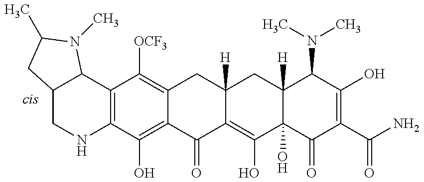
C12=C(C(O)=C3C(=C1[OCF3])CC1([H])C(=C(O)C4(O)C([H])(C1)C(N(C)C)C(O)=C(C(N)=O)C4=O)C3=O)NCC1C2N(C)C(C)C1
